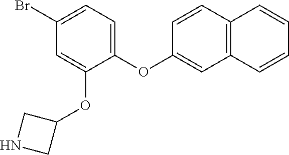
C1(Br)=CC=C(OC2=CC3=C(C=C2)C=CC=C3)C(OC2CNC2)=C1
